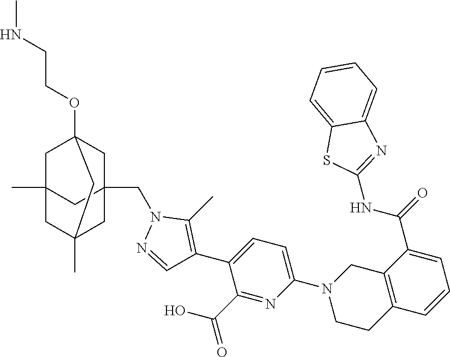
C1C2(C)CC3(CN4N=CC(C5=CC=C(N6CCC7=C(C6)C(C(=O)NC6=NC8=CC=CC=C8S6)=CC=C7)N=C5C(O)=O)=C4C)CC1(OCCNC)CC(C)(C2)C3
